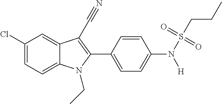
C1=C2C(=CC(Cl)=C1)C(C#N)=C(C1=CC=C(N(S(CCC)(=O)=O)[H])C=C1)N2CC
